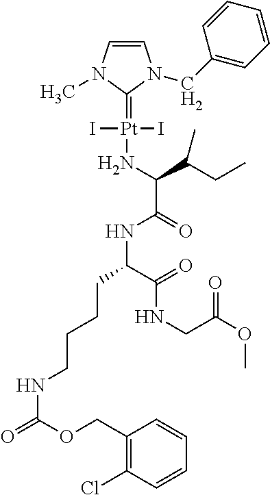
[Pt](I)(I)(=C1N(C)C=CN1CC1=CC=CC=C1)NC(C(NC(CCCCNC(=O)OCC1=C(Cl)C=CC=C1)C(=O)NCC(OC)=O)=O)C(CC)C
